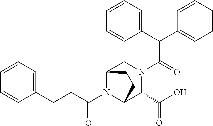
C1=CC=CC=C1CCC(N1C2C(C(O)=O)N(C(C(C3=CC=CC=C3)C3=CC=CC=C3)=O)CC1CC2)=O
